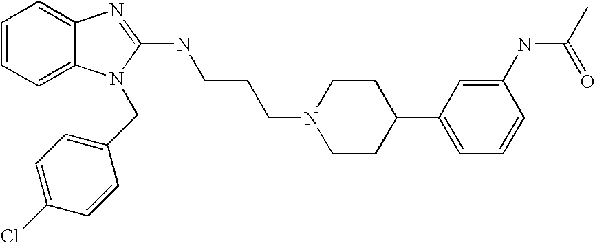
C1=CC=C2C(=C1)N=C(NCCCN1CCC(C3=CC=CC(NC(C)=O)=C3)CC1)N2CC1=CC=C(Cl)C=C1
